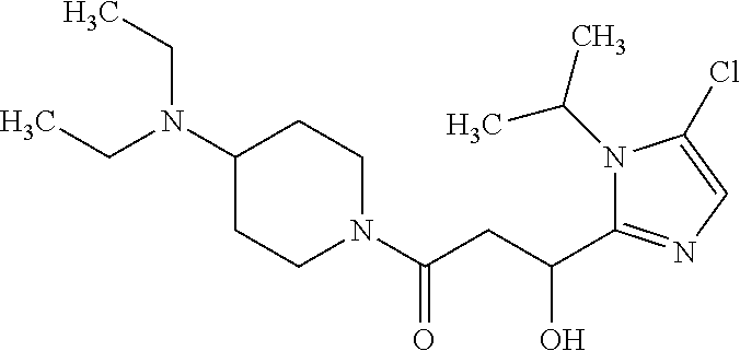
C1(N(CC)CC)CCN(C(CC(C2=NC=C(Cl)N2C(C)C)O)=O)CC1
